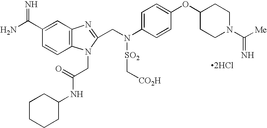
C1=CC2=C(C=C1C(N)=N)N=C(CN(C1=CC=C(OC3CCN(C([Me])=N)CC3)C=C1)[SO2]C[CO2H])N2CC(NC1CCCCC1)=O.[2HCl]
